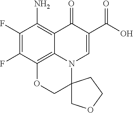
C1(F)=C(F)C2=C3C(=C1N)C(=O)C(C(O)=O)=CN3C1(CO2)COCC1
